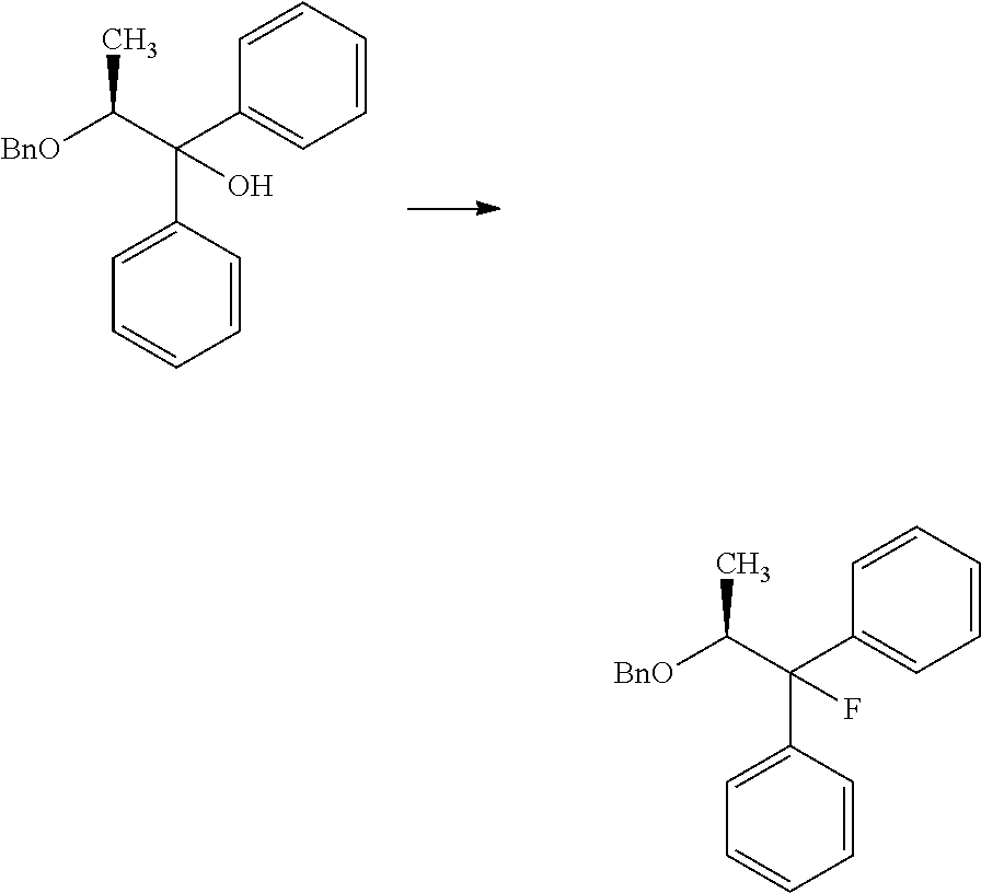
C1=C(C(C2=CC=CC=C2)(C([BnO])C)O)C=CC=C1.C1=C(C(C2=CC=CC=C2)(C([BnO])C)F)C=CC=C1
